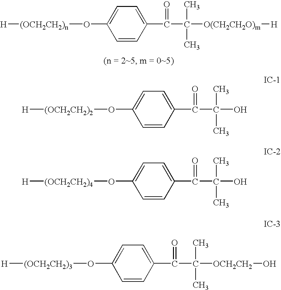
C1=CC(C(C([O(CH2CH2O)m][H])(C)C)=O)=CC=C1O[(OCH2CH2)n][H].C1=CC(C(C(O)(C)C)=O)=CC=C1O[(OCH2CH2)2][H].C1=CC(C(C(O)(C)C)=O)=CC=C1O[(OCH2CH2)4][H].C1=CC(C(C([OCH2CH2]O)(C)C)=O)=CC=C1O[(OCH2CH2)3][H]
